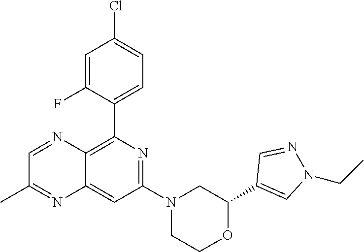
C1(C2=CN(CC)N=C2)OCCN(C2=NC(C3=CC=C(Cl)C=C3F)=C3C(=C2)N=C(C)C=N3)C1
